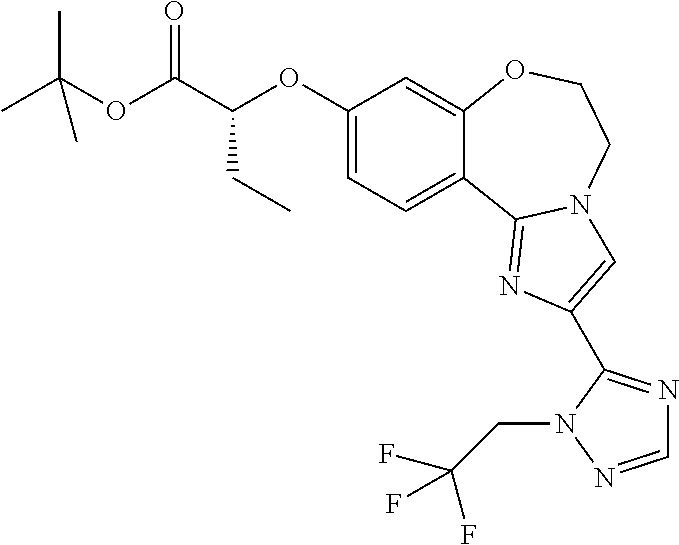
C1(OC(C(=O)OC(C)(C)C)CC)=CC=C2C(=C1)OCCN1C2=NC(C2=NC=NN2CC(F)(F)F)=C1
